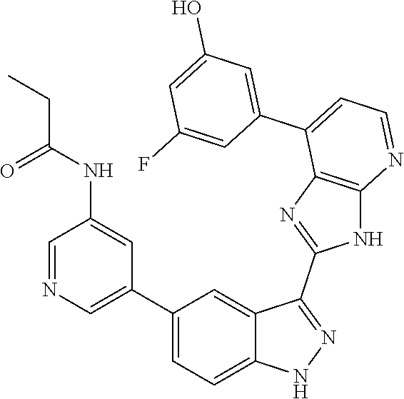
C1=NC=C(C2=CC=C3C(=C2)C(C2=NC4=C(N2)N=CC=C4C2=CC(O)=CC(F)=C2)=NN3)C=C1NC(=O)CC
